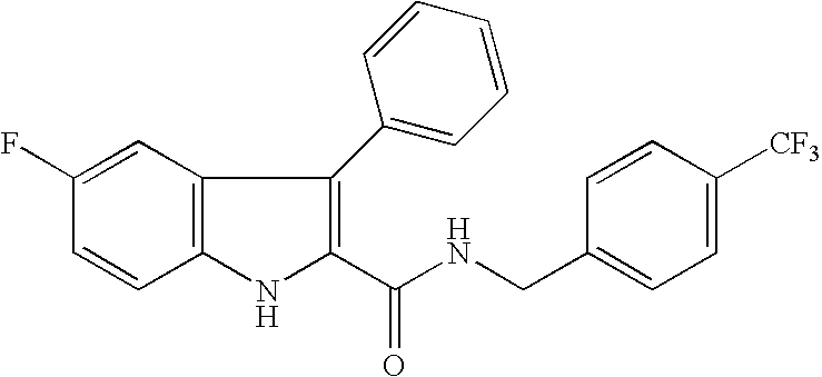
C12=C(C=C(F)C=C1)C(C1=CC=CC=C1)=C(C(NCC1=CC=C([CF3])C=C1)=O)N2
